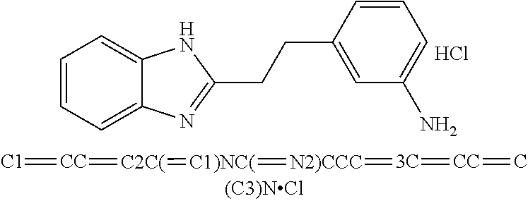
C1=CC=C2C(=C1)NC(CCC1=CC(N)=CC=C1)=N2.Cl.[C1]=[CC]=[C2C(]=[C1)NC(]=[N2)CCC]=[3C]=[CC]=C
